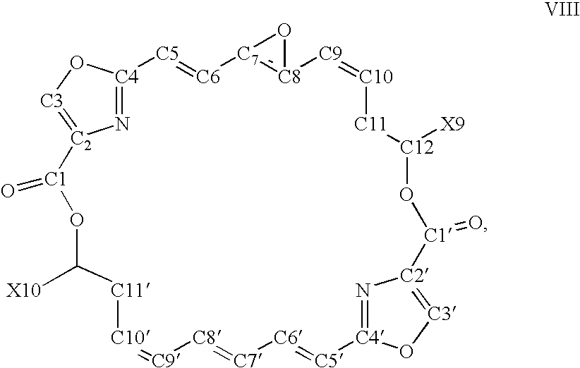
[C11]1[C10]=[C9][C8]=[C7][C6]=[C5][C4]2=N[C2](=[C3]O2)[C1](=O)O[C12]([X9])[C11][C10]=[C9][C8]2=[C7]([C6]=[C5][C4]3=N[C2](=[C3]O3)[C1](=O)OC1[X10])O2
